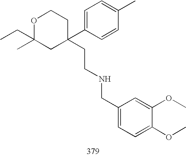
O1C(CC)(C)CC(C2=CC=C(C)C=C2)(CCNCC2=CC=C(OC)C(OC)=C2)CC1
